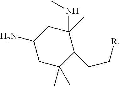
C1(CC[R])C(C)(NC)CC(N)CC1(C)C
